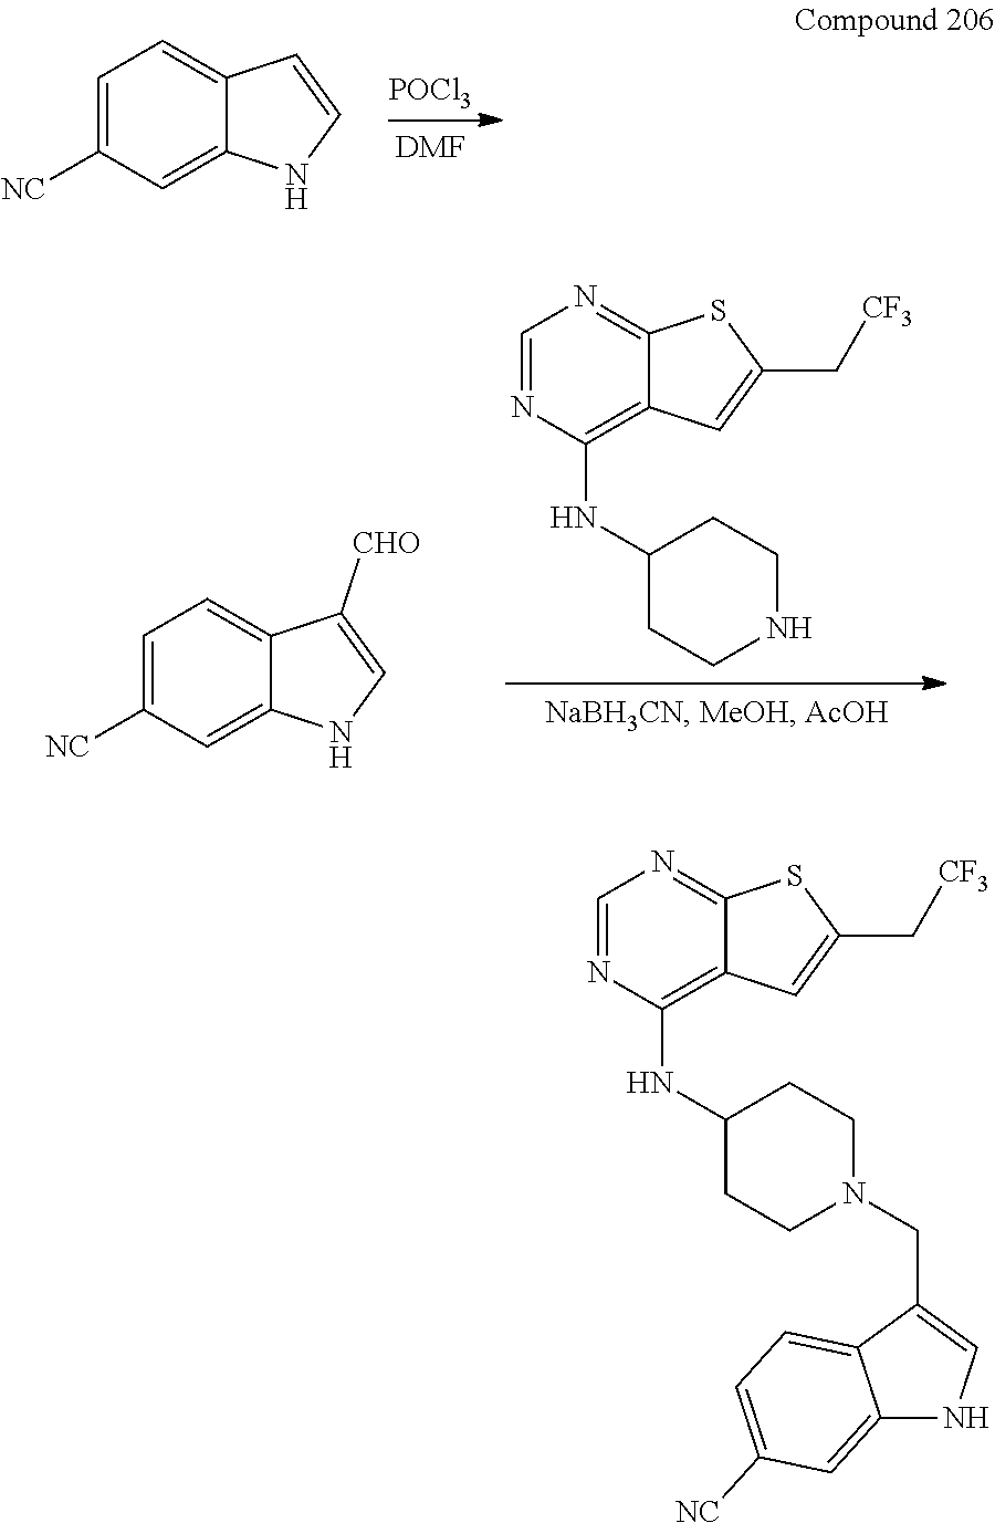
C1=C([NC])C=C2C(=C1)C=CN2.[POCl3].[DMF].C1=C([NC])C=C2C(=C1)C([CHO])=CN2.C1=NC(NC2CCNCC2)=C2C(=N1)SC(C[CF3])=C2.C1=NC(NC2CCN(CC3=CNC4=CC([NC])=CC=C34)CC2)=C2C(=N1)SC(C[CF3])=C2
